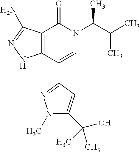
C12=C(C(C3=NN(C)C(C(O)(C)C)=C3)=CN(C(C(C)C)C)C1=O)NN=C2N
